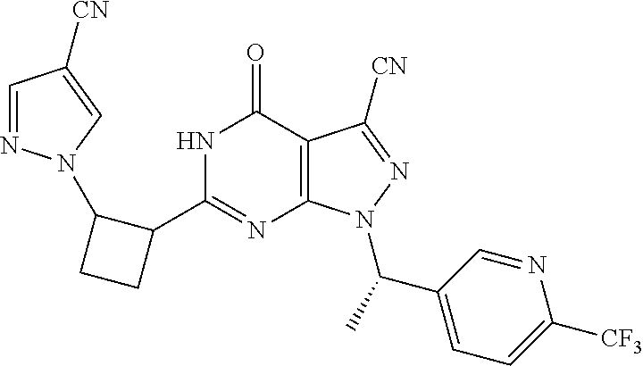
N1C(C2C(N3N=CC([CN])=C3)CC2)=NC2=C(C1=O)C([CN])=NN2C(C)C1=CC=C([CF3])N=C1
